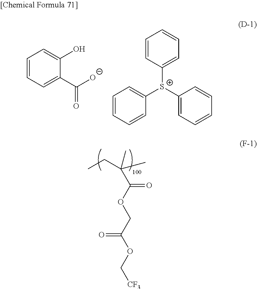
C1=CC([S+](C2=CC=CC=C2)C2=CC=CC=C2)=CC=C1.C1=CC=C(C(=O)[O-])C(O)=C1.CCC(C)(C)C(=O)OCC(=O)OC[CF3]
